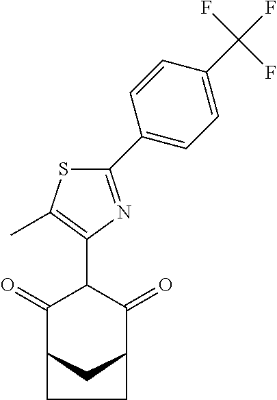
C1(=O)C2CC(C(=O)C1C1=C(C)SC(C3=CC=C(C(F)(F)F)C=C3)=N1)CC2
